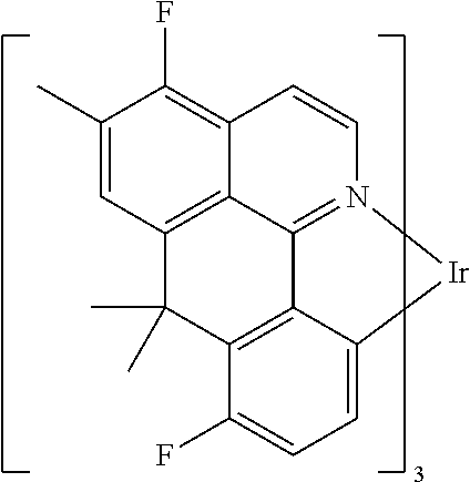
C1(C)=CC2=C3C(=C1F)C=CN1=C3C3=C(C(F)=CC=C3[Ir]1)C2(C)C
